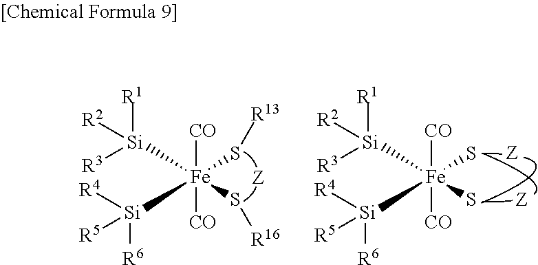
[Si]([Fe](S[R13])([Si]([R4])([R6])[R5])(S[R16])([CO])[CO])([R2])([R1])[R3].[Si]([Fe](S)([Si]([R4])([R6])[R5])(S)([CO])[CO])([R2])([R1])[R3]
